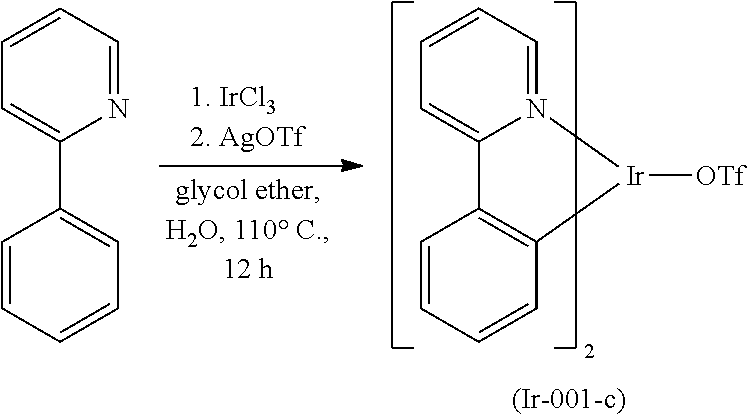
N12=CC=CC=C1C1=C(C=CC=C1)[Ir]2[OTf].N1=CC=CC=C1C1=CC=CC=C1
